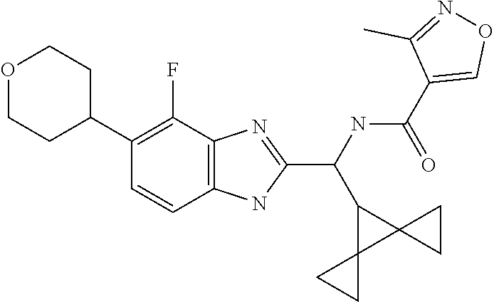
C1(F)=C(C2CCOCC2)C=CC2=C1N=C(C(NC(C1=CON=C1C)=O)C1C3(C14CC4)CC3)N2
